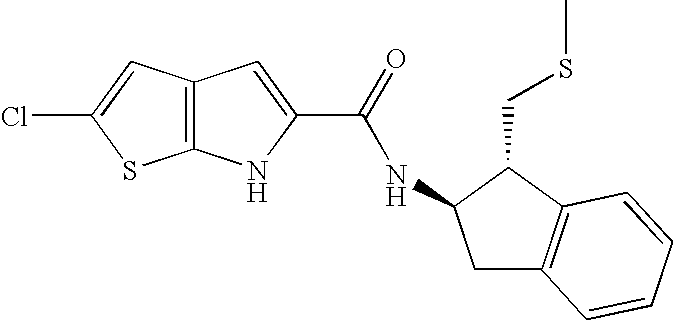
C12=C(NC(C(=O)NC3CC4=C(C3CSC)C=CC=C4)=C1)SC(Cl)=C2
